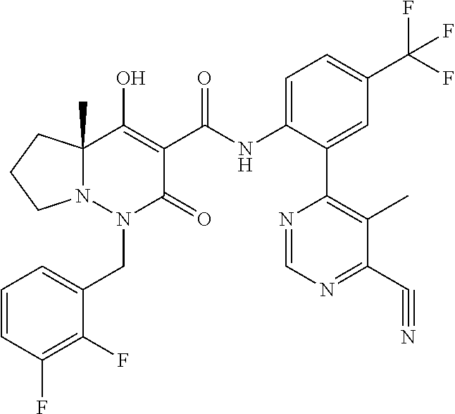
C1=CC(F)=C(F)C(CN2C(=O)C(C(=O)NC3=CC=C(C(F)(F)F)C=C3C3=C(C)C(C#N)=NC=N3)=C(O)C3(C)N2CCC3)=C1
